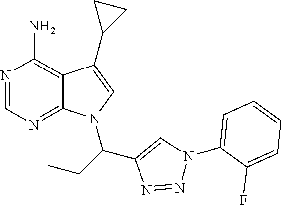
N1=CN=C2C(=C1N)C(C1CC1)=CN2C(C1=CN(C2=CC=CC=C2F)N=N1)CC
